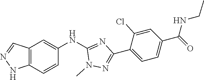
C12=C(C=CC(NC3=NC(C4=CC=C(C(NCC)=O)C=C4Cl)=NN3C)=C1)NN=C2
